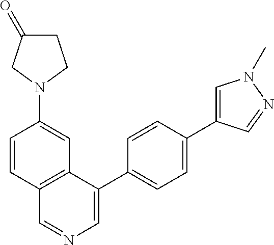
C1=CC(N2CCC(=O)C2)=CC2=C1C=NC=C2C1=CC=C(C2=CN(C)N=C2)C=C1
